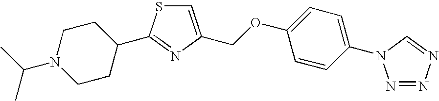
C1=C(COC2=CC=C(N3N=NN=C3)C=C2)N=C(C2CCN(C(C)C)CC2)S1
